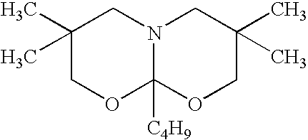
C1(C)(C)COC2([C4H9])N(C1)CC(C)(C)CO2
